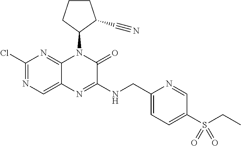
C1(Cl)=NC=C2C(=N1)N(C1C(C#N)CCC1)C(=O)C(NCC1=CC=C(S(CC)(=O)=O)C=N1)=N2
